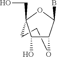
C1CC2(CO)OC(B)C(O1)C2O
